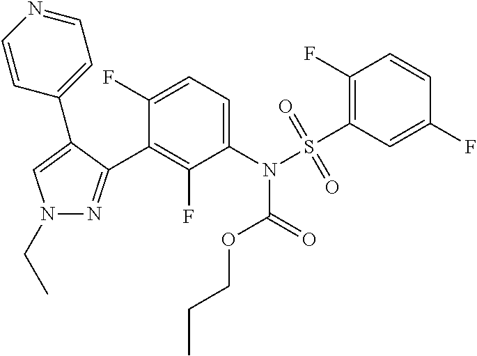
C1(N(S(C2=C(F)C=CC(F)=C2)(=O)=O)C(=O)OCCC)=CC=C(F)C(C2=NN(CC)C=C2C2=CC=NC=C2)=C1F
